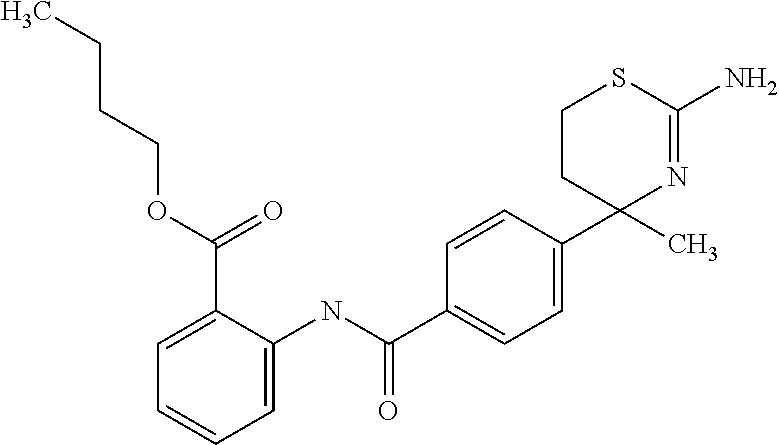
C1=CC(C2(C)N=C(N)SCC2)=CC=C1C(NC1=CC=CC=C1C(OCCCC)=O)=O
